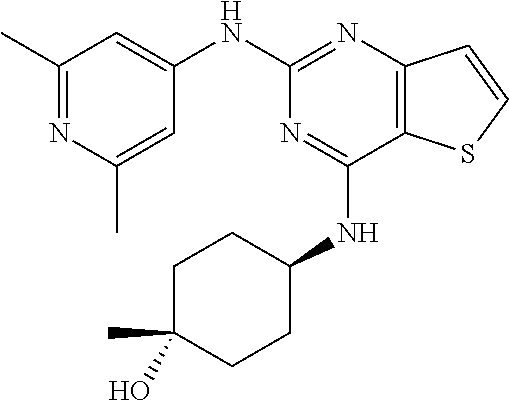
C1(NC2=CC(C)=NC(C)=C2)=NC2=C(C(NC3CCC(O)(C)CC3)=N1)SC=C2
